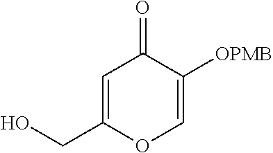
C1=C([OPMB])C(=O)C=C(CO)O1
